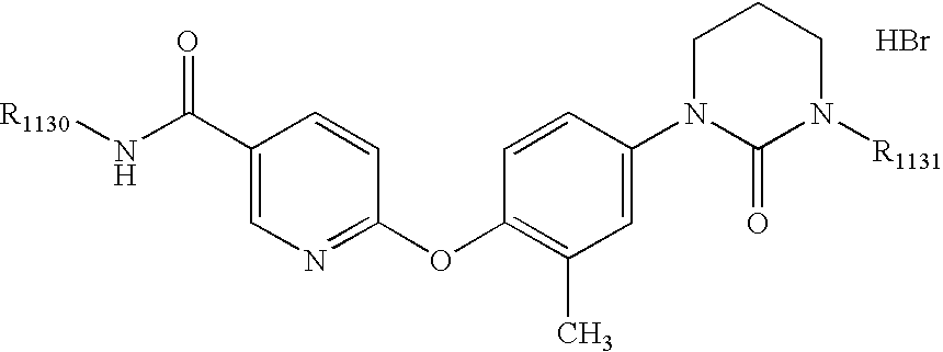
[R1130]NC(C1=CN=C(OC2=C(C)C=C(N3C(=O)N([R1131])CCC3)C=C2)C=C1)=O.Br
